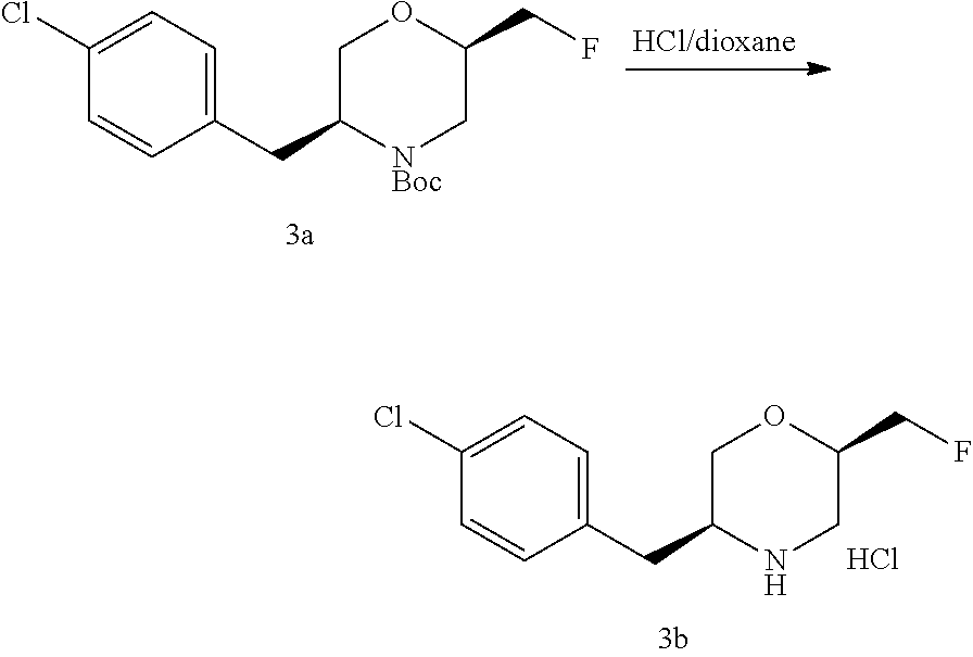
C1(Cl)=CC=C(CC2[NBoc]CC(CF)OC2)C=C1.C1(Cl)=CC=C(CC2NCC(CF)OC2)C=C1.Cl
